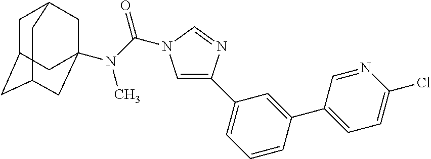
C1C2CC3CC(N(C)C(=O)N4C=C(C5=CC=CC(C6=CC=C(Cl)N=C6)=C5)N=C4)(CC1C3)C2
